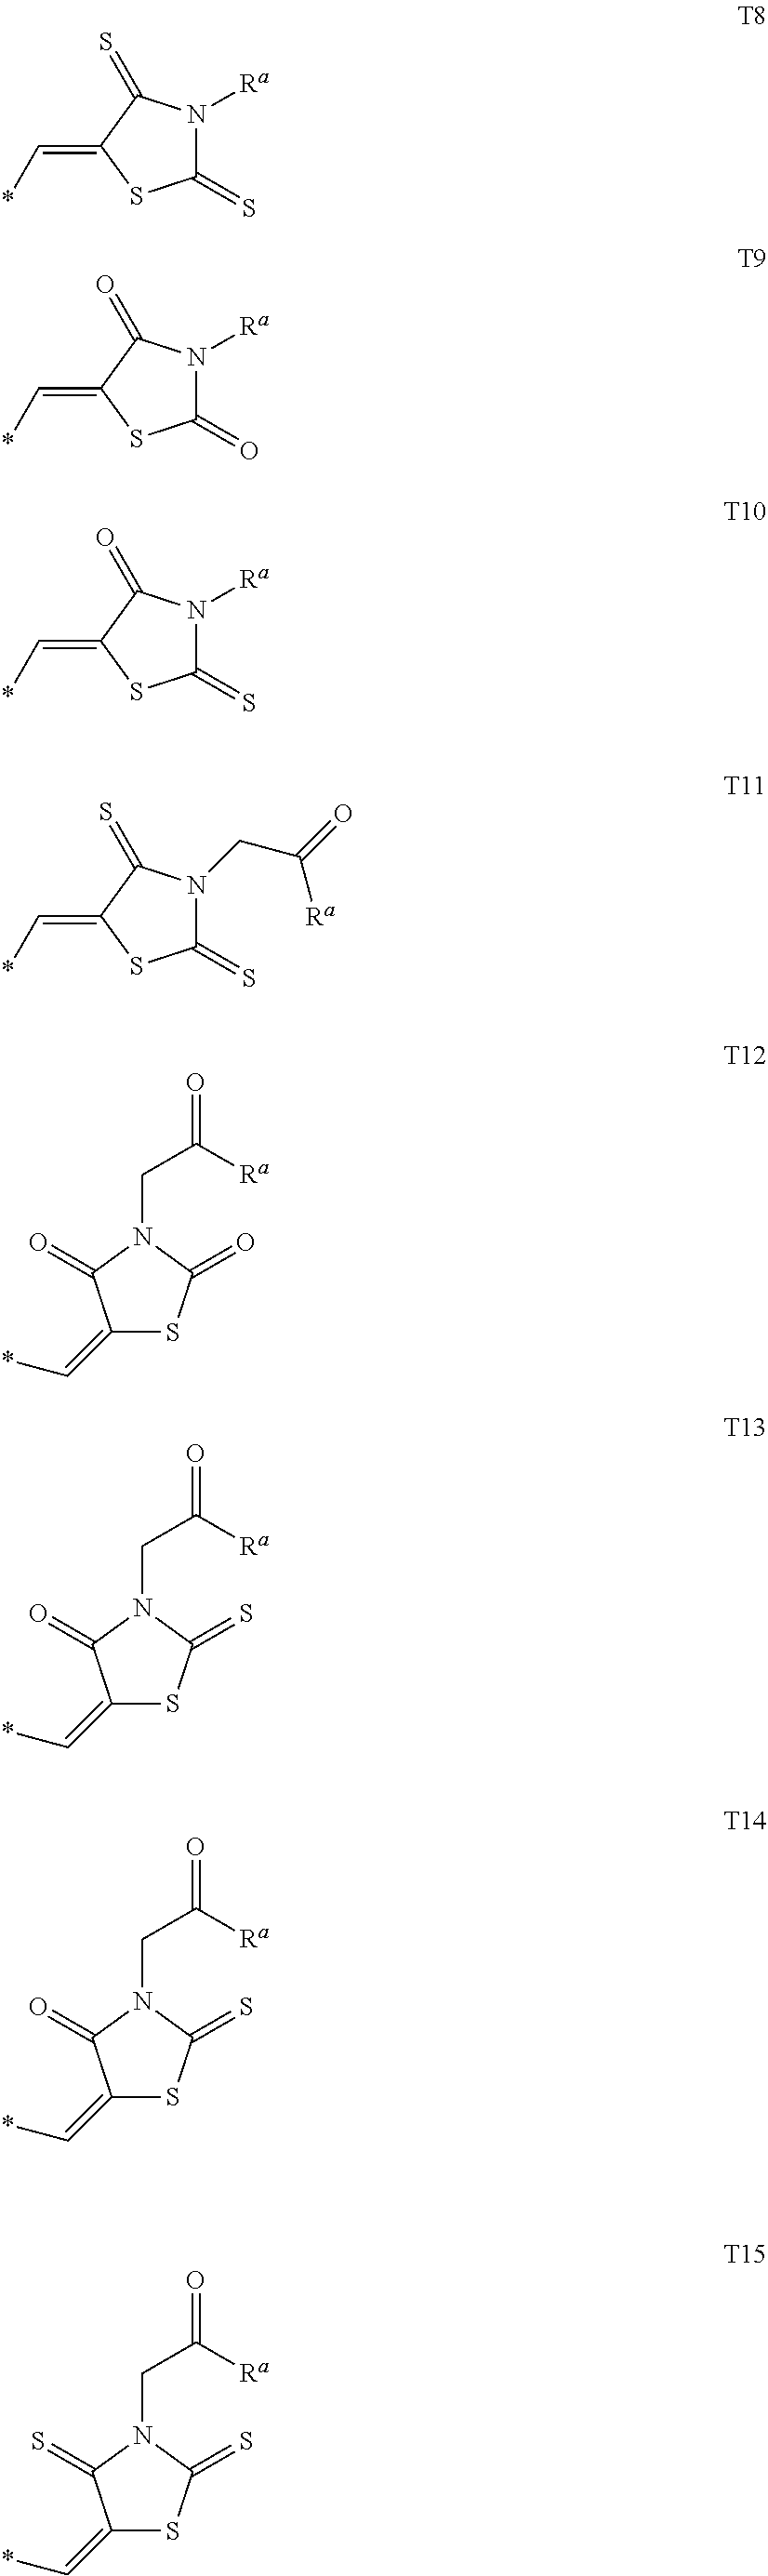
C1(=S)N([Ra])C(=S)C(=C*)S1.C1(=O)N([Ra])C(=O)C(=C*)S1.C1(=S)N([Ra])C(=O)C(=C*)S1.C1(=S)N(CC([Ra])=O)C(=S)C(=C*)S1.C1(=C*)SC(=O)N(CC(=O)[Ra])C1=O.C1(=C*)SC(=S)N(CC(=O)[Ra])C1=O.C1(=C*)SC(=S)N(CC(=O)[Ra])C1=O.C1(=C*)SC(=S)N(CC(=O)[Ra])C1=S
